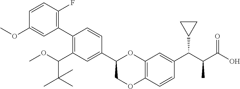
C1=CC(F)=C(C2=C(C(OC)C(C)(C)C)C=C(C3COC4=C(O3)C=C(C(C(C(=O)O)C)C3CC3)C=C4)C=C2)C=C1OC
